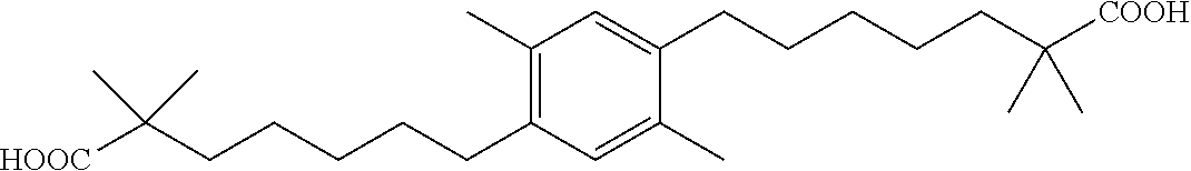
C1(CCCCCC(C)(C)[HOOC])=C(C)C=C(CCCCCC(C)(C)[COOH])C(C)=C1
